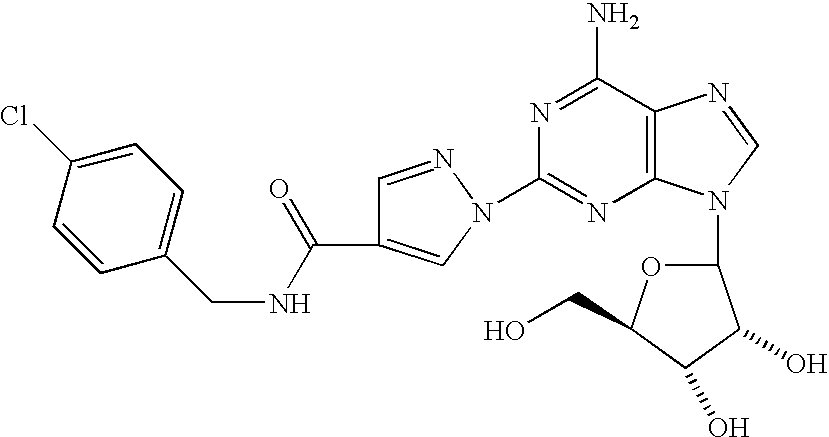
C1(N2C=C(C(NCC3=CC=C(Cl)C=C3)=O)C=N2)=NC2=C(C(N)=N1)N=CN2C1OC(CO)C(O)C1O
